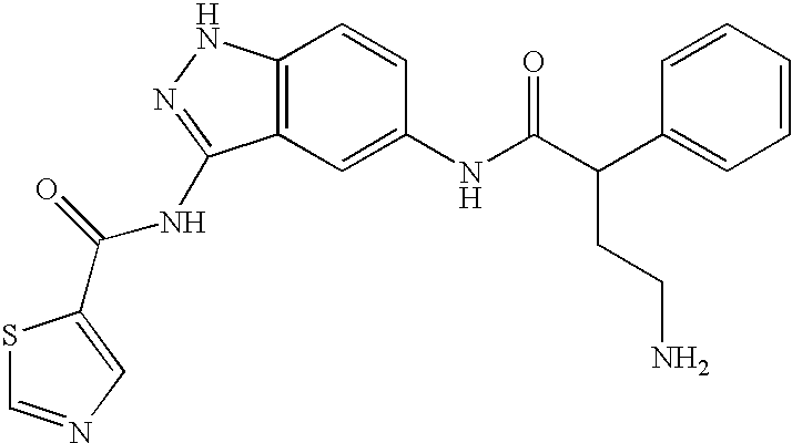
C12=C(C=C(NC(C(C3=CC=CC=C3)CCN)=O)C=C1)C(NC(=O)C1=CN=CS1)=NN2
